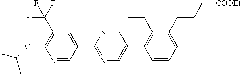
C1=C(C2=NC=C(C3=C(CC)C(CCC[COOEt])=CC=C3)C=N2)C=NC(OC(C)C)=C1C(F)(F)F
